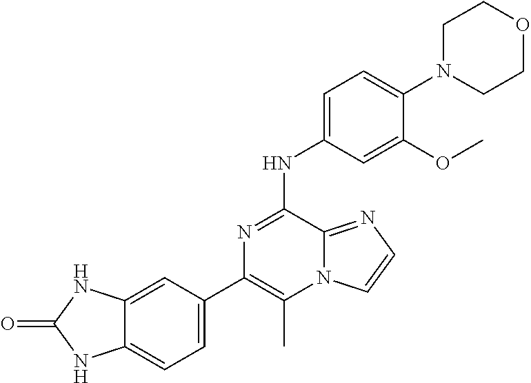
C1(C2=CC=C3C(=C2)NC(=O)N3)=C(C)N2C(=NC=C2)C(NC2=CC=C(N3CCOCC3)C(OC)=C2)=N1
